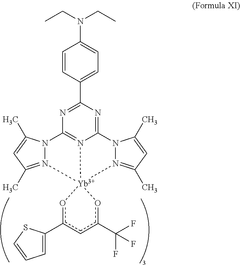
C1=CC(C2=NC3=N4C(=N2)N2N(=C(C)C=C2C)[Yb]42(N4=C(C)C=C(C)N34)oc(C3=CC=CS3)cc(C(F)(F)F)o2)=CC=C1N(CC)CC
